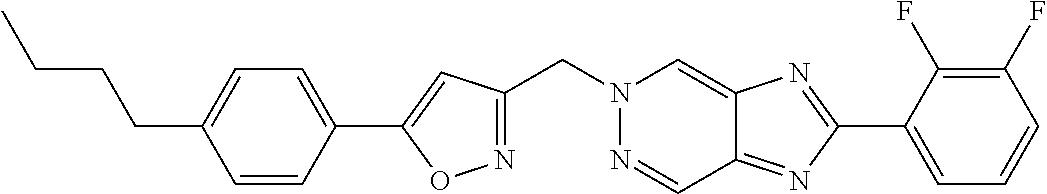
C(N1N=CC2=NC(C3=CC=CC(F)=C3F)=NC2=C1)C1=NOC(C2=CC=C(CCCC)C=C2)=C1
